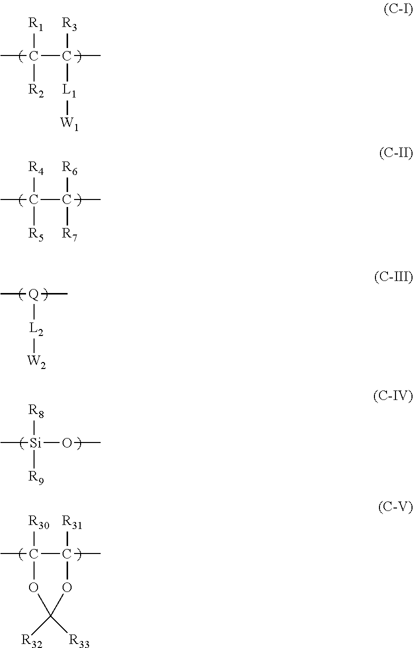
CC(C(C)([R3])[L1][W1])([R1])[R2].CC(C(C)([R6])[R7])([R4])[R5].C[Q](C)[L2][W2].C[Si](OC)([R8])[R9].CC1([R30])C(C)([R31])OC([R32])([R33])O1
